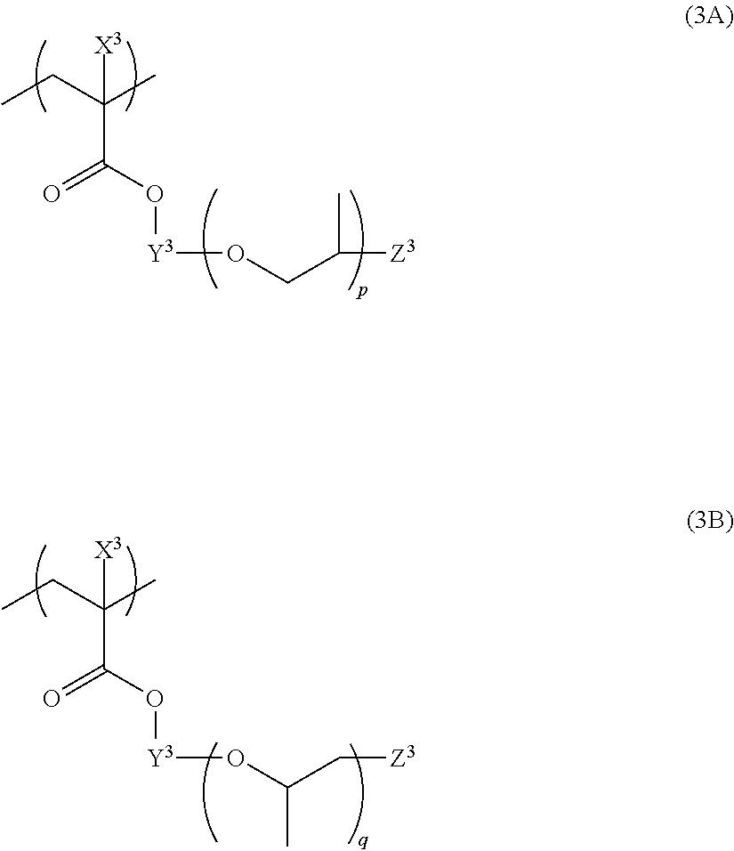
CCC(C)(C(O[Y3]OCC([Z3])C)=O)[X3].CCC(C)(C(O[Y3]OC(C[Z3])C)=O)[X3]
